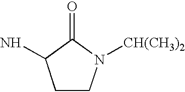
C1CN([CH(CH3)2])C(=O)C1N
